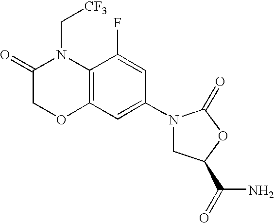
C12=C(C(F)=CC(N3CC(C(N)=O)OC3=O)=C1)N(C[CF3])C(=O)CO2
